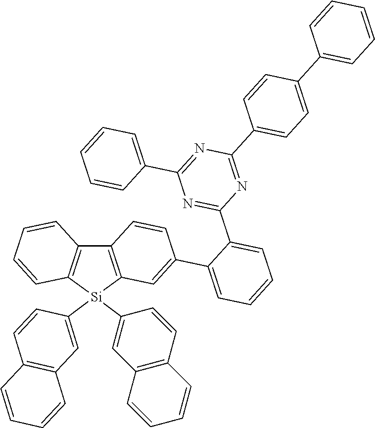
C12=C([Si](C3=CC4=C(C=C3)C=CC=C4)(C3=CC4=C(C=C3)C=CC=C4)C3=C1C=CC(C1=CC=CC=C1C1=NC(C4=CC=CC=C4)=NC(C4=CC=C(C5=CC=CC=C5)C=C4)=N1)=C3)C=CC=C2
